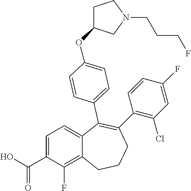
C1=C(C(O)=O)C(F)=C2C(=C1)C(C1=CC=C(OC3CCN(CCCF)C3)C=C1)=C(C1=C(Cl)C=C(F)C=C1)CCC2
